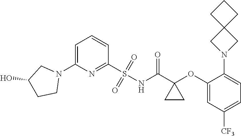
C1(S(NC(C2(OC3=CC([CF3])=CC=C3N3CC4(C3)CCC4)CC2)=O)(=O)=O)=NC(N2CC(O)CC2)=CC=C1
